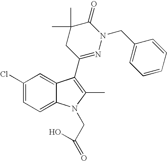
C1(Cl)=CC=C2C(=C1)C(C1=NN(CC3=CC=CC=C3)C(=O)C(C)(C)C1)=C(C)N2CC(=O)O
